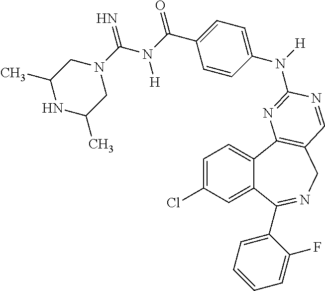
C1=C(Cl)C=C2C(=C1)C1=C(CN=C2C2=CC=CC=C2F)C=NC(N(C2=CC=C(C(N(C(N3CC(C)NC(C)C3)=N)[H])=O)C=C2)[H])=N1
